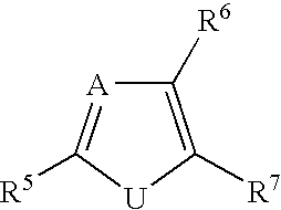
C1([R6])=C([R7])[U]C([R5])=[A]1
